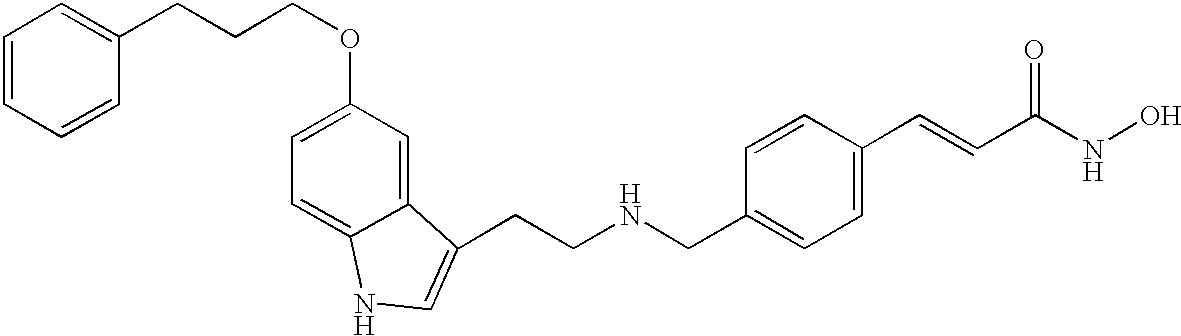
C1=CC=CC(CCCOC2=CC=C3C(=C2)C(CCNCC2=CC=C(C=CC(=O)NO)C=C2)=CN3)=C1
